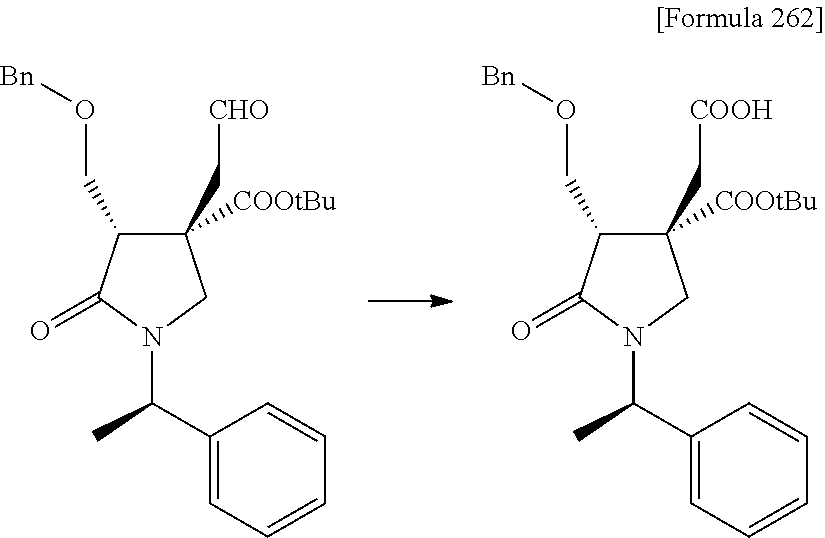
[CHO]CC1([COOtBu])C(CO[Bn])C(=O)N(C(C2=CC=CC=C2)C)C1.[COOH]CC1([COOtBu])C(CO[Bn])C(=O)N(C(C2=CC=CC=C2)C)C1
